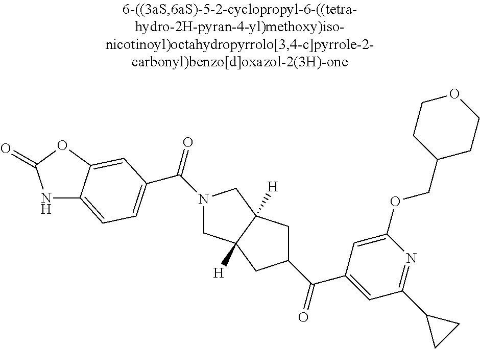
N1C2=CC=C(C(=O)N3CC4([H])C([H])(C3)CC(C(C3=CC(C5CC5)=NC(OCC5CCOCC5)=C3)=O)C4)C=C2OC1=O
